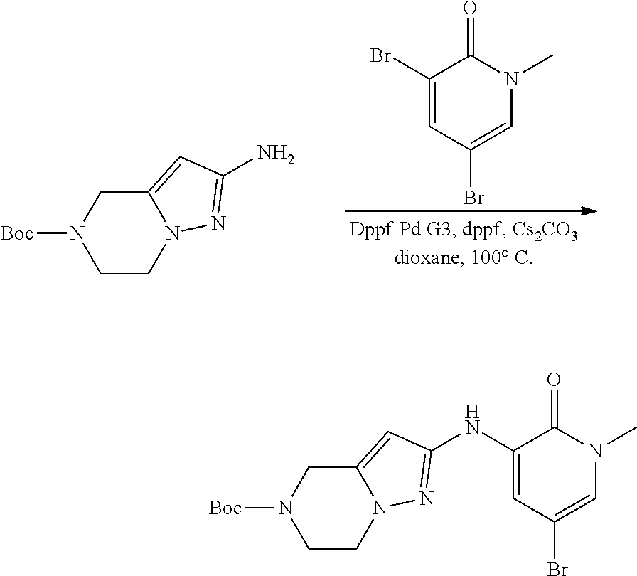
C12=CC(N)=NN1CCN([Boc])C2.BrC1=CC(Br)=CN(C)C1=O.C12=CC(NC3=CC(Br)=CN(C)C3=O)=NN1CCN([Boc])C2
